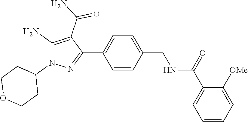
C1=CC=C([OMe])C(C(=O)NCC2=CC=C(C3=NN(C4CCOCC4)C(N)=C3C(=O)N)C=C2)=C1
